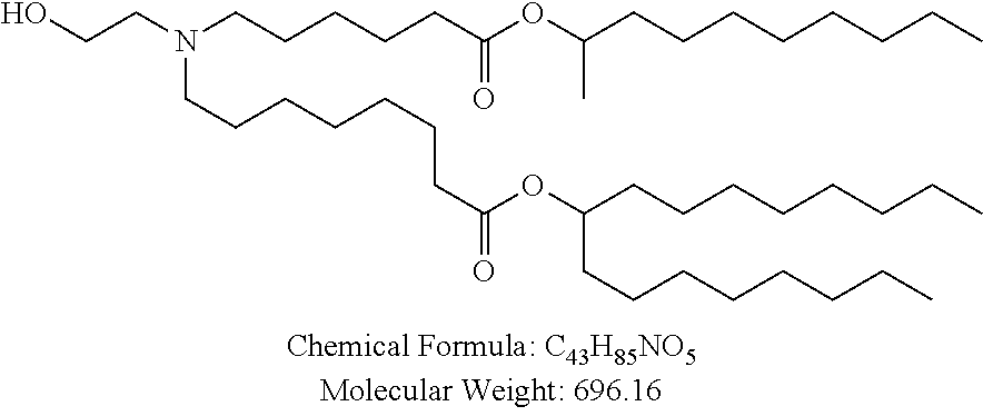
OCCN(CCCCCC(OC(CCCCCCCC)C)=O)CCCCCCCC(=O)OC(CCCCCCCC)CCCCCCCC
